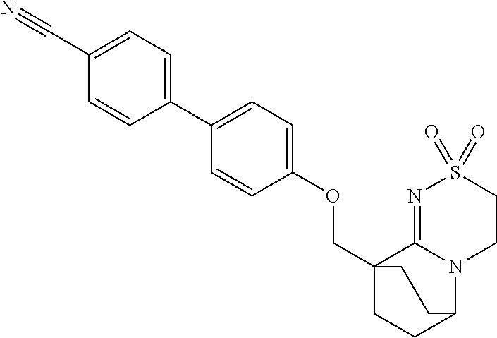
C(C12CCC(N3C1=NS(=O)(=O)CC3)CC2)OC1=CC=C(C2=CC=C(C#N)C=C2)C=C1
